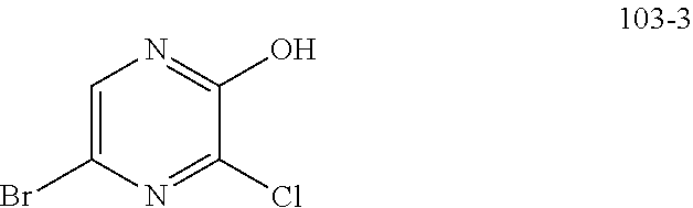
C1=C(Br)N=C(Cl)C(O)=N1
